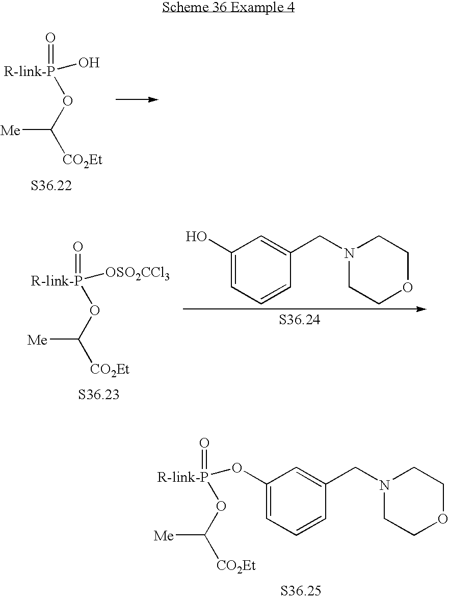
[R-link-P](O)(=O)OC([CO2Et])[Me].C1(O)=CC=CC(CN2CCOCC2)=C1.[R-link-P]([OSO2CCl3])(=O)OC([CO2Et])[Me].[R-link-P](=O)(OC([CO2Et])[Me])OC1=CC=CC(CN2CCOCC2)=C1
